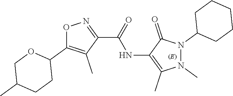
O1C(C2OCC(C)CC2)=C(C)C(C(=O)NC2=C(C)N(C)N(C3CCCCC3)C2=O)=N1
